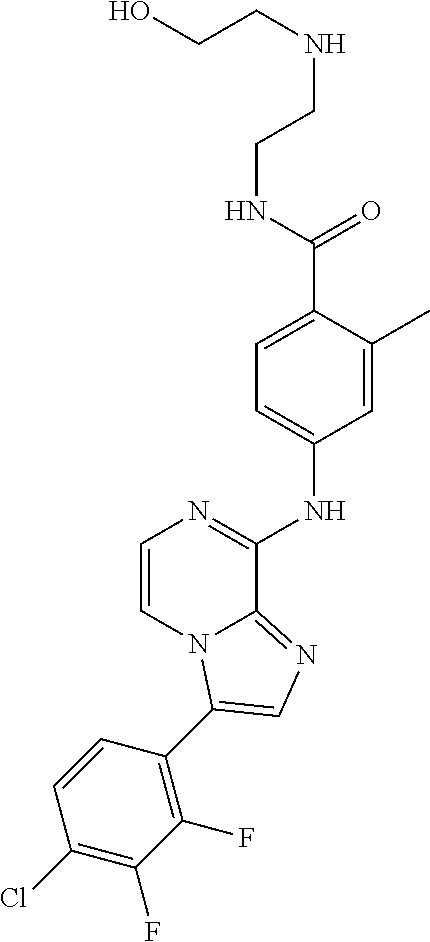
C(CNCCNC(C1=CC=C(NC2=NC=CN3C2=NC=C3C2=C(F)C(F)=C(Cl)C=C2)C=C1C)=O)O
